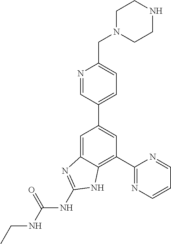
C1=C2C(=C(C3=NC=CC=N3)C=C1C1=CC=C(CN3CCNCC3)N=C1)NC(NC(NCC)=O)=N2
